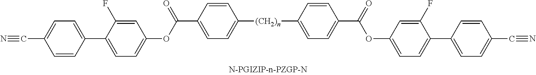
[(CH2)n](C1=CC=C(C(=O)OC2=CC=C(C3=CC=C(C#N)C=C3)C(F)=C2)C=C1)C1=CC=C(C(=O)OC2=CC=C(C3=CC=C(C#N)C=C3)C(F)=C2)C=C1
